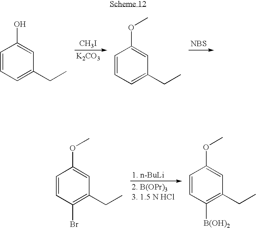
[CH3I].[K2CO3].[NBS].C1=CC=C(CC)C=C1O.C1=CC=C(CC)C=C1OC.C1=CC(Br)=C(CC)C=C1OC.C1=CC([B(OH)2])=C(CC)C=C1OC
